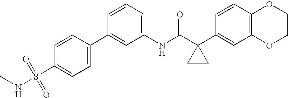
C1(C2=CC(NC(C3(C4=CC5=C(C=C4)OCCO5)CC3)=O)=CC=C2)=CC=C(S(NC)(=O)=O)C=C1
